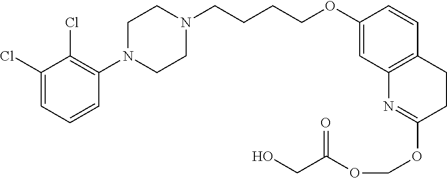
C1(Cl)=CC=CC(N2CCN(CCCCOC3=CC4=C(C=C3)CCC(OCOC(=O)CO)=N4)CC2)=C1Cl
